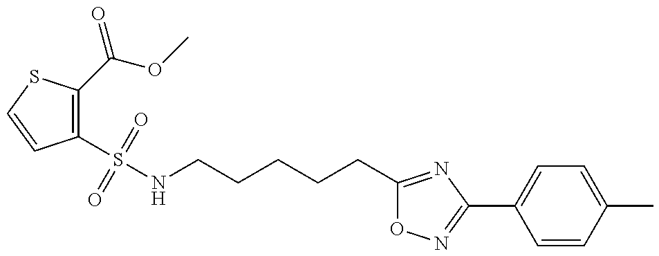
C1(S(NCCCCCC2=NC(C3=CC=C(C)C=C3)=NO2)(=O)=O)=C(C(OC)=O)SC=C1
